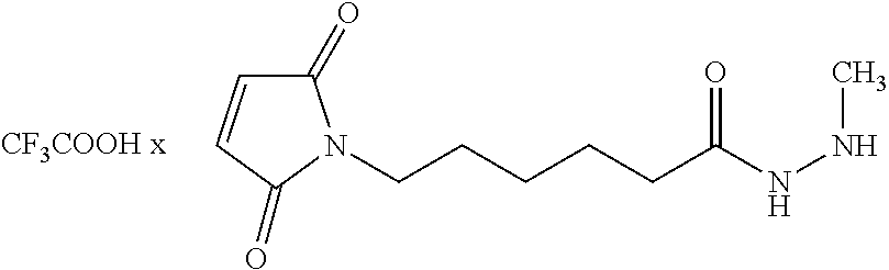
C1(=O)C=CC(=O)N1CCCCCC(NNC)=O
